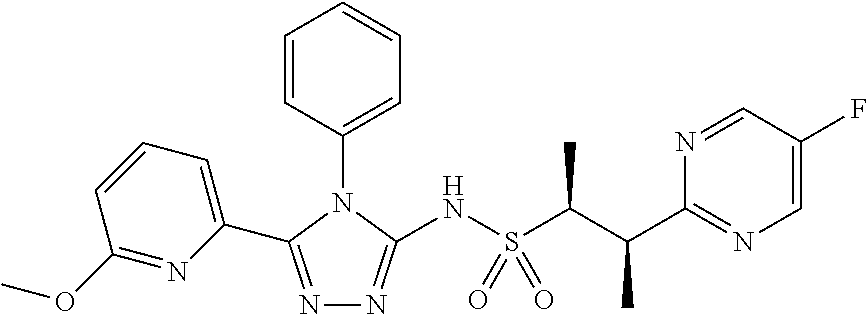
N1=C(C2=CC=CC(OC)=N2)N(C2=CC=CC=C2)C(NS(C(C(C2=NC=C(F)C=N2)C)C)(=O)=O)=N1
